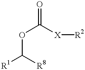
[R1]C([R8])OC([X][R2])=O
